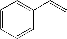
C1=CC=CC(C=C)=C1
